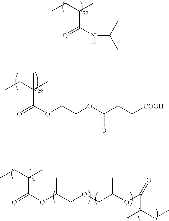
O=C(NC(C)C)C(CC)C.O=C(OCCOC(CC[COOH])=O)C(CC)(C)C.O=C(OC(COCC(OC(C(C)CC)=O)C)C)C(CC)C
